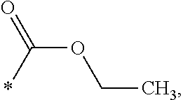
O=C(OCC)*
